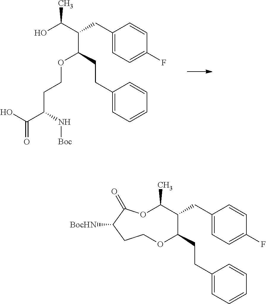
O(C(CCC1=CC=CC=C1)C(CC1=CC=C(F)C=C1)C(O)C)CCC(C(O)=O)N[Boc].O1C(CCC2=CC=CC=C2)C(CC2=CC=C(F)C=C2)C(C)OC(=O)C([BocHN])CC1
